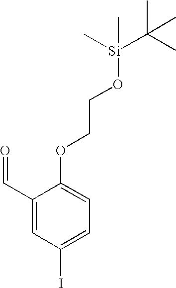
C1(C=O)=CC(I)=CC=C1OCCO[Si](C)(C)C(C)(C)C
